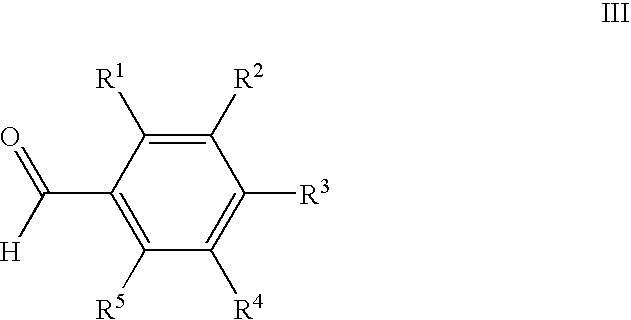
C(C1=C([R5])C([R4])=C([R3])C([R2])=C1[R1])([H])=O
